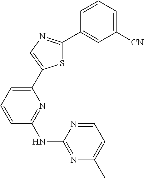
N1=C(NC2=NC(C)=CC=N2)C=CC=C1C1=CN=C(C2=CC([CN])=CC=C2)S1
